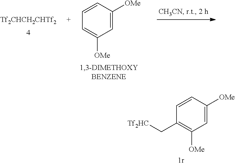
[Tf2CHCH2CHTf2].C1=C([OMe])C=CC=C1[OMe].C1=C([OMe])C=CC(C[Tf2HC])=C1[OMe]
